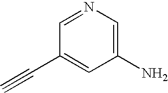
C1(N)=CN=CC(C#C)=C1
